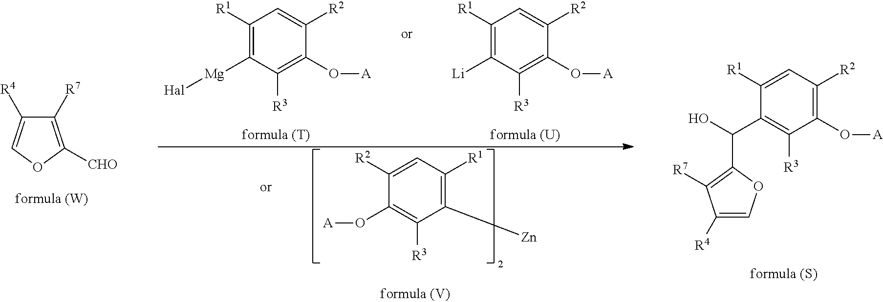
C1([R7])=C([CHO])OC=C1[R4].C1([R1])=C([Mg][Hal])C([R3])=C(O[A])C([R2])=C1.C1([R1])=C([Li])C([R3])=C(O[A])C([R2])=C1.C1([R2])=CC([R1])=C([Zn])C([R3])=C1O[A].C1([R1])=CC([R2])=C(O[A])C([R3])=C1C(O)C1=C([R7])C([R4])=CO1
